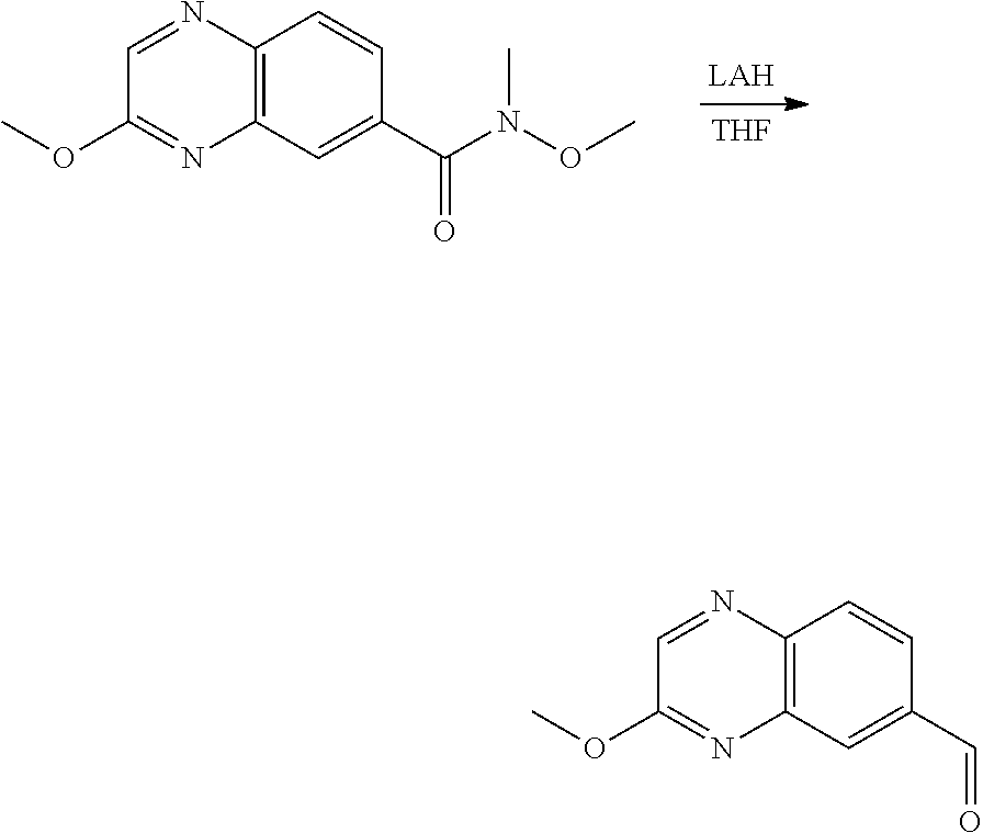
[THF].C1=NC2=C(N=C1OC)C=C(C(N(OC)C)=O)C=C2.C1=NC2=C(N=C1OC)C=C(C=O)C=C2
